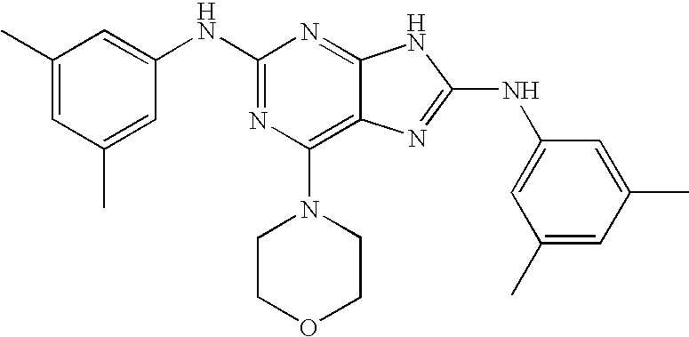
N1=C(NC2=CC(C)=CC(C)=C2)N=C2C(=C1N1CCOCC1)N=C(NC1=CC(C)=CC(C)=C1)N2
